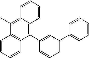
C1(C2=CC(C3=CC=CC=C3)=CC=C2)=C2C(=C(C)C3=C1C=CC=C3)C=CC=C2
